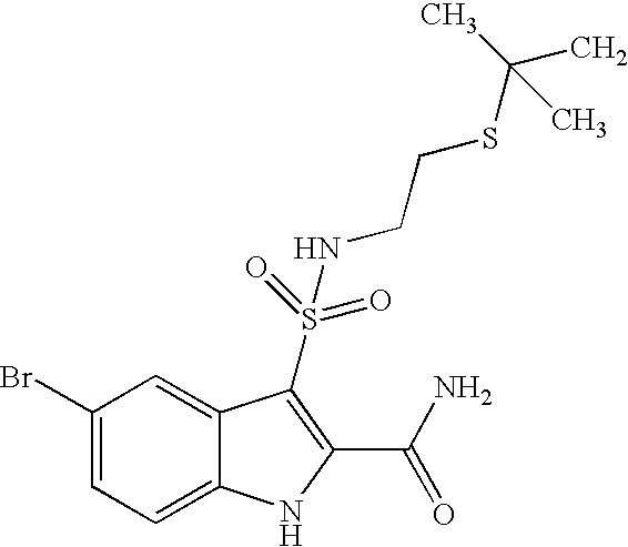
C1(Br)=CC=C2C(=C1)C(S(NCCSC(C)(C)C)(=O)=O)=C(C(N)=O)N2
